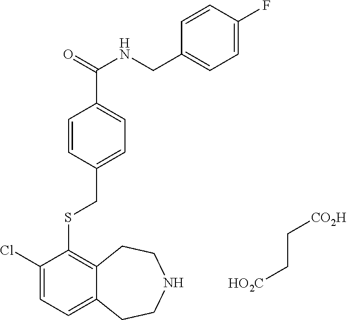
C1(Cl)=CC=C2C(=C1SCC1=CC=C(C(NCC3=CC=C(F)C=C3)=O)C=C1)CCNCC2.C(C[CO2H])[HO2C]
